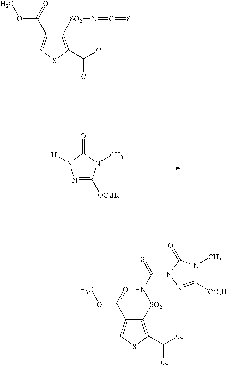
C1([SO2]N=C=S)=C(C(Cl)Cl)SC=C1C(=O)OC.N1=C([OC2H5])N(C)C(=O)N1[H].C1([SO2]NC(N2C(=O)N(C)C([OC2H5])=N2)=S)=C(C(Cl)Cl)SC=C1C(=O)OC
